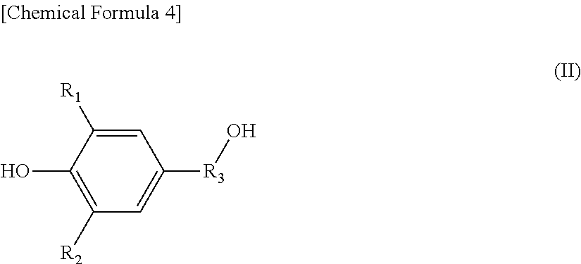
C1=C([R1])C(O)=C([R2])C=C1[R3]O
